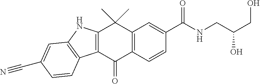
C12=C(C(=O)C3=C(C1(C)C)C=C(C(NCC(CO)O)=O)C=C3)C1=C(N2)C=C(C#N)C=C1
